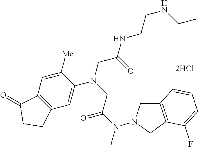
[2HCl].N(C)(C(=O)CN(CC(=O)NCCNCC)C1=CC2=C(C=C1[Me])C(=O)CC2)N1CC2=C(C1)C(F)=CC=C2
